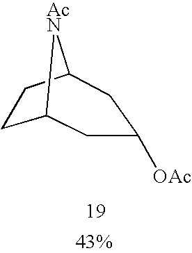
C12CCC([AcN]1)CC([OAc])C2
